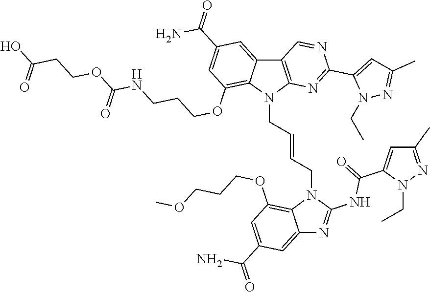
C12=CC(C(=O)N)=CC(OCCCOC)=C1N(CC=CCN1C3=C(C4=CC(C(=O)N)=CC(OCCCNC(OCCC(O)=O)=O)=C14)C=NC(C1=CC(C)=NN1CC)=N3)C(NC(C1=CC(C)=NN1CC)=O)=N2
